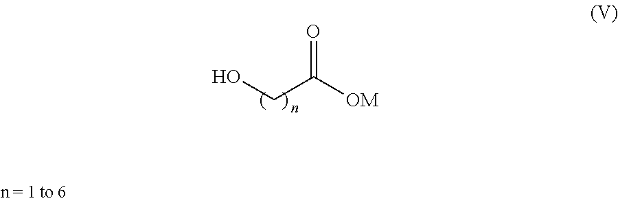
OCC([OM])=O
